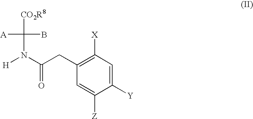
C1([X])=C(CC(N([H])C([CO2R8])(B)[A])=O)C=C([Z])C([Y])=C1
